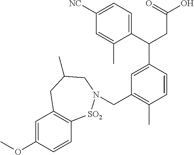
C1(C(CC(O)=O)C2=CC(CN3[SO2]C4=C(C=C(OC)C=C4)CC(C)C3)=C(C)C=C2)=CC=C([NC])C=C1C
